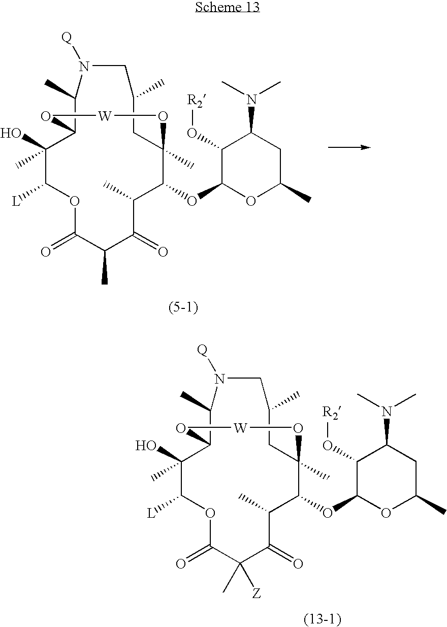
O1C(=O)C(C)C(=O)C(C)C(OC2OC(C)CC(N(C)C)C2O[R2])C2(C)CC(C)CN([Q])C(C)C(C(C)(O)C1[L])O[W]O2.O1C(=O)C(C)([Z])C(=O)C(C)C(OC2OC(C)CC(N(C)C)C2O[R2])C2(C)CC(C)CN([Q])C(C)C(C(C)(O)C1[L])O[W]O2
